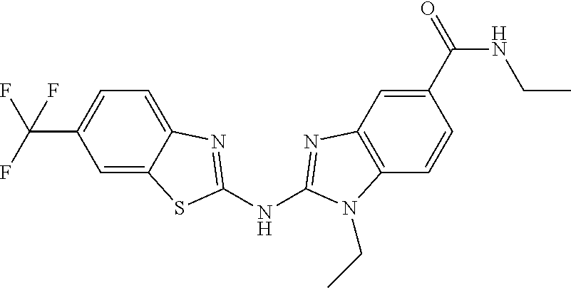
C(C1=CC=C2C(=C1)SC(NC1=NC3=C(C=CC(C(NCC)=O)=C3)N1CC)=N2)(F)(F)F
